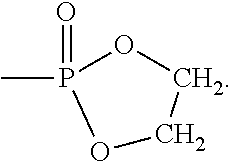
CP1(=O)OCCO1
